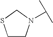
C1CN(C(C)C)CS1
